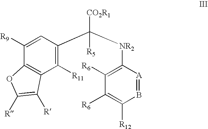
C12=C(C([R11])=C(C([NR2]C3=C([R6])C([R6])=C([R12])B=[A]3)([CO2R1])[R5])C=C1[R9])C([R])=C([R])O2
